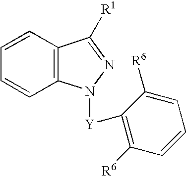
C12=C(C=CC=C1)C([R1])=NN2[Y]C1=C([R6])C=CC=C1[R6]
